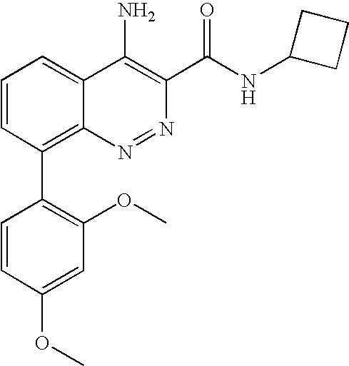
C1=CC(C2=C(OC)C=C(OC)C=C2)=C2C(=C1)C(N)=C(C(=O)NC1CCC1)N=N2
